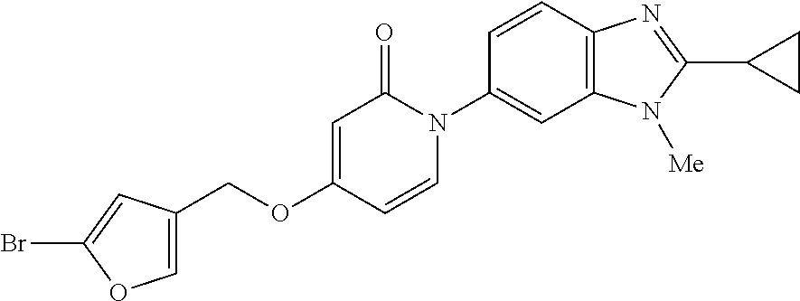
C(OC1=CC(=O)N(C2=CC3=C(C=C2)N=C(C2CC2)N3[Me])C=C1)C1=COC(Br)=C1
